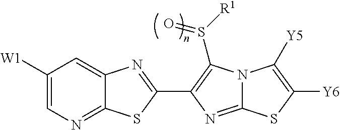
N12C(=NC(C3=NC4=CC([W1])=CN=C4S3)=C1S([R1])=O)SC([Y6])=C2[Y5]
